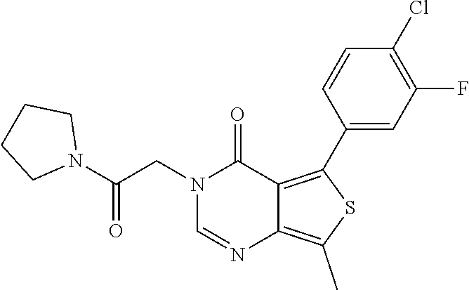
N1(CC(N2CCCC2)=O)C=NC2=C(C)SC(C3=CC(F)=C(Cl)C=C3)=C2C1=O
